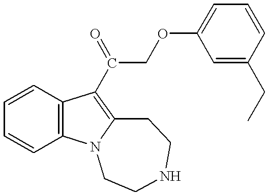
C1=CC=CC2=C1C(C(COC1=CC=CC(CC)=C1)=O)=C1N2CCNCC1
